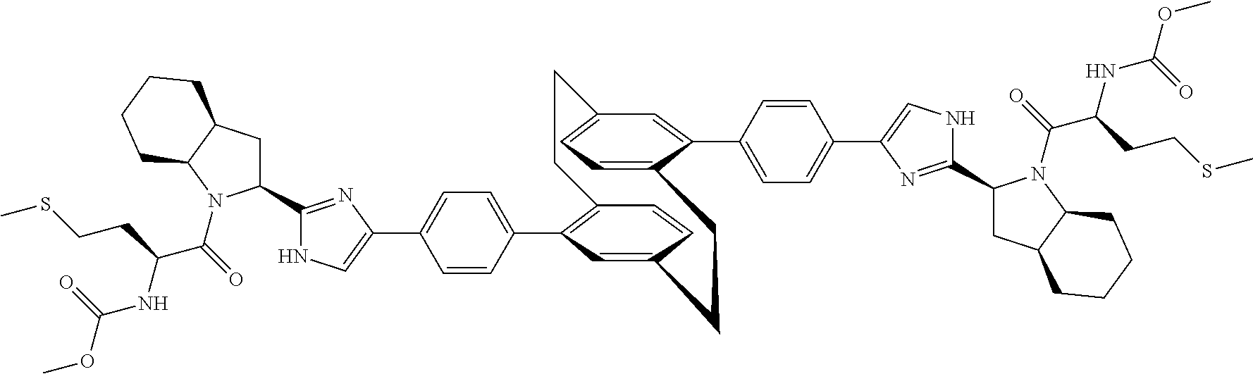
C12=C(C3=CC=C(C4=CNC(C5CC6C(N5C(C(NC(=O)OC)CCSC)=O)CCCC6)=N4)C=C3)C=C(C=C1)CCC1=CC=C(C=C1C1=CC=C(C3=CNC(C4CC5C(N4C(C(NC(=O)OC)CCSC)=O)CCCC5)=N3)C=C1)CC2
